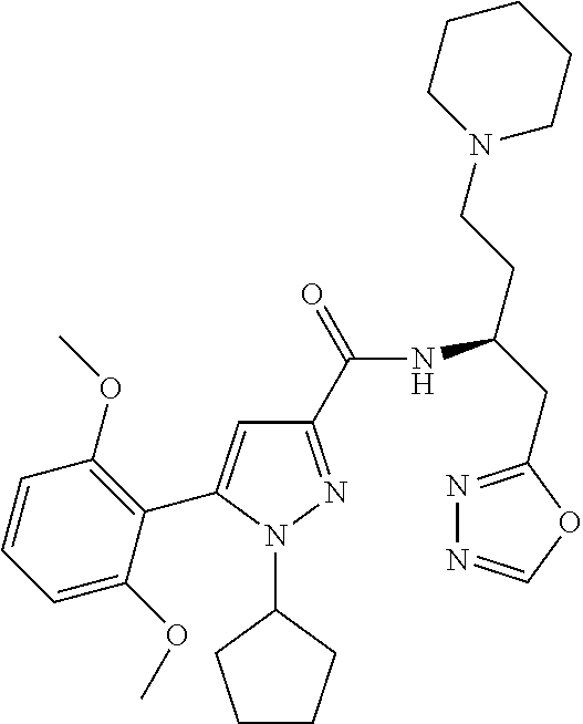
C1(C(=O)NC(CC2=NN=CO2)CCN2CCCCC2)=NN(C2CCCC2)C(C2=C(OC)C=CC=C2OC)=C1
